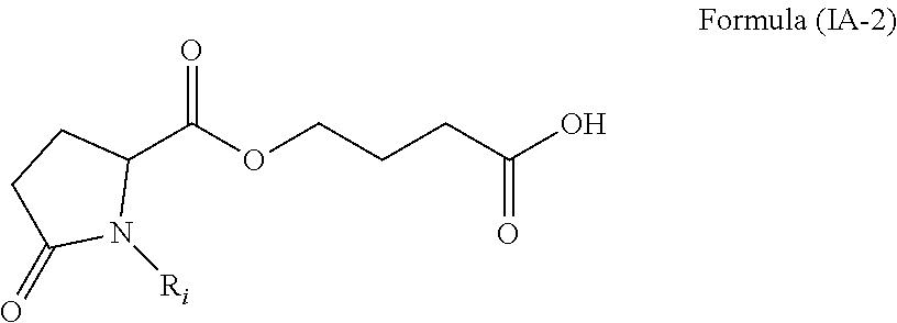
C1(C(OCCCC(O)=O)=O)CCC(=O)N1[Ri]
